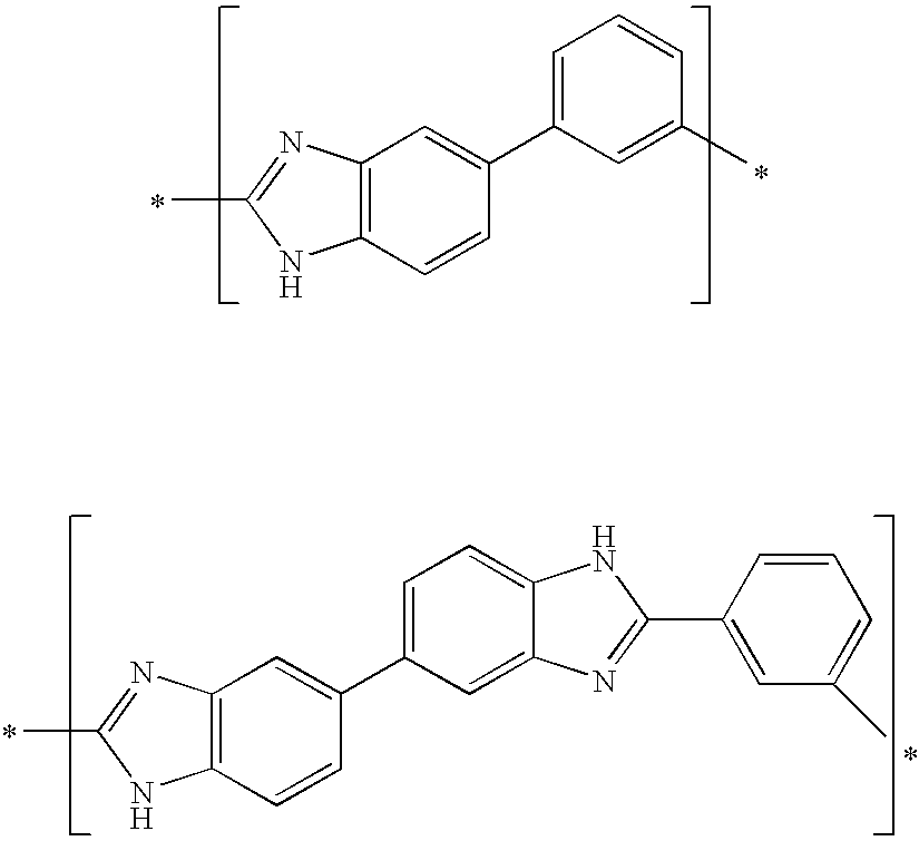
C12=C(C=CC(C3=CC=CC(C)=C3)=C1)NC(C)=N2.*.*.C12=C(C=CC(C3=CC=C4C(=C3)N=C(C3=CC(C)=CC=C3)N4)=C1)NC(C)=N2.*
